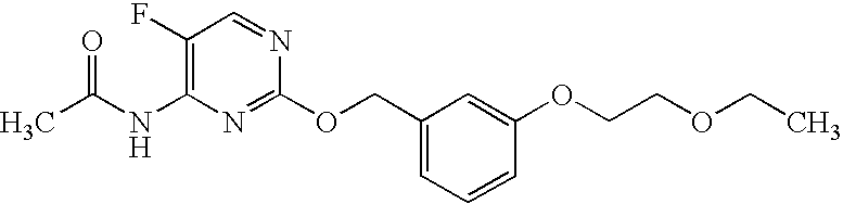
CC(NC1=C(F)C=NC(OCC2=CC=CC(OCCOCC)=C2)=N1)=O
